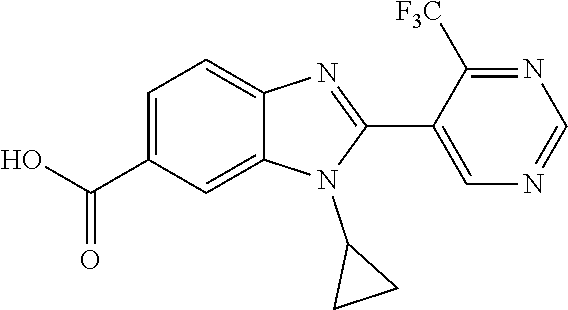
C1=C(C(O)=O)C=C2C(=C1)N=C(C1=CN=CN=C1[F3C])N2C1CC1
